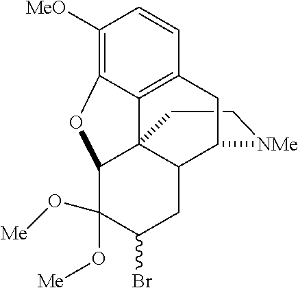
C1C[NMe]C2C3C14C1=C(C=CC([MeO])=C1OC4C(O[Me])(O[Me])C(Br)C3)C2
